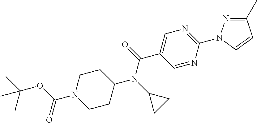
CC(OC(N1CCC(N(C2CC2)C(=O)C2=CN=C(N3N=C(C)C=C3)N=C2)CC1)=O)(C)C
